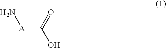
[A](C(=O)O)N
